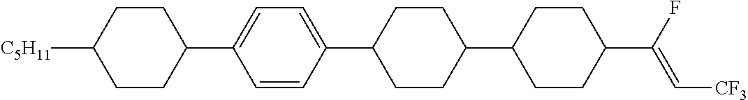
C1CC(C2=CC=C(C3CCC(C4CCC(C(F)=C[CF3])CC4)CC3)C=C2)CCC1[C5H11]
